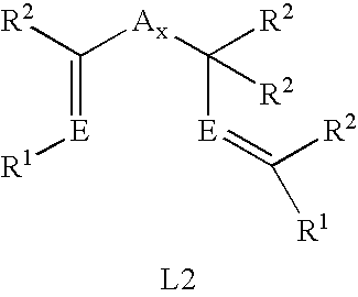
C(=[E][R1])([Ax]C([E]=C([R1])[R2])([R2])[R2])[R2]
